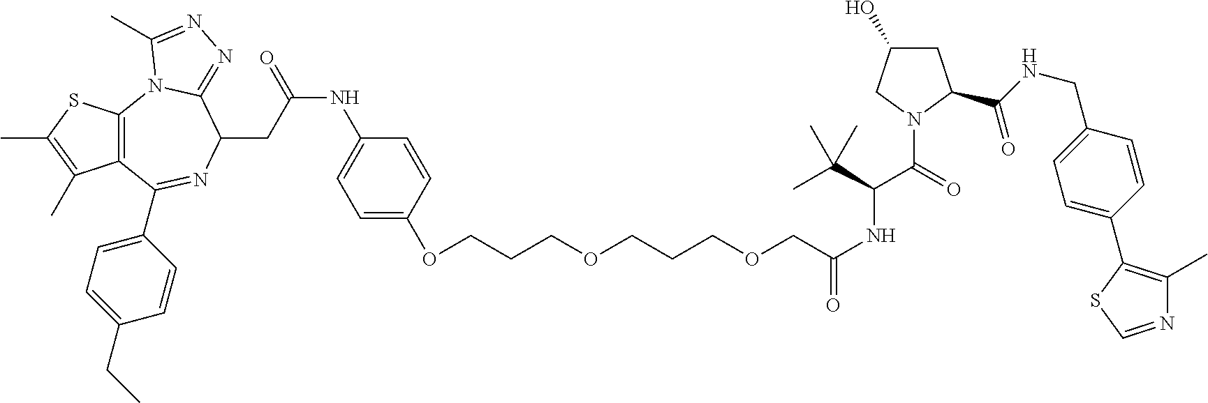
S1C(C)=C(C)C2=C1N1C(=NN=C1C)C(CC(=O)NC1=CC=C(OCCCOCCCOCC(=O)NC(C(C)(C)C)C(N3C(C(=O)NCC4=CC=C(C5=C(C)N=CS5)C=C4)CC(O)C3)=O)C=C1)N=C2C1=CC=C(CC)C=C1
